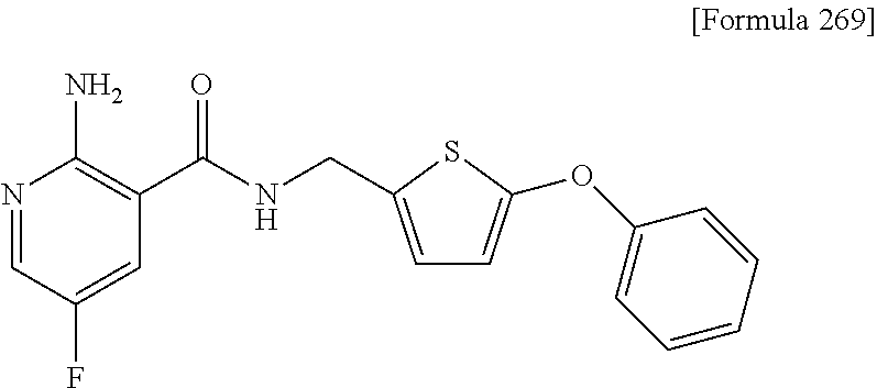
N1=CC(F)=CC(C(NCC2=CC=C(OC3=CC=CC=C3)S2)=O)=C1N
